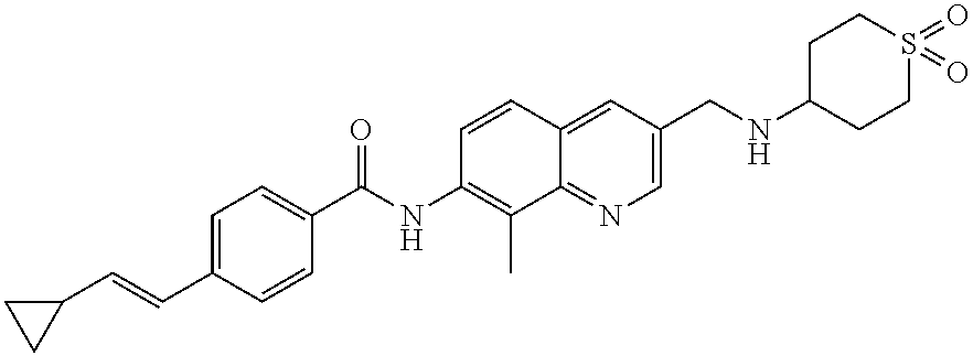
C1=C(C=CC2CC2)C=CC(C(NC2=C(C)C3=NC=C(CNC4CCS(=O)(=O)CC4)C=C3C=C2)=O)=C1
